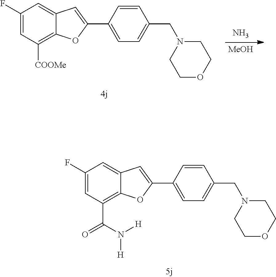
C1(F)=CC(C(N([H])[H])=O)=C2C(=C1)C=C(C1=CC=C(CN3CCOCC3)C=C1)O2.C1(F)=CC([COOMe])=C2C(=C1)C=C(C1=CC=C(CN3CCOCC3)C=C1)O2.N.[MeOH]
